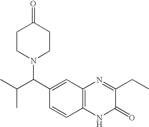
CC(C(C1=CC2=C(C=C1)NC(=O)C(CC)=N2)N1CCC(=O)CC1)C
